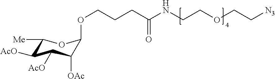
[N3]CCOCCNC(CCCOC1C([OAc])C([AcO])C([AcO])C([Me])O1)=O
